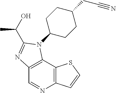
C12=C(C3=C(N=C1)C=CS3)N(C1CCC(CC#N)CC1)C(C(C)O)=N2
